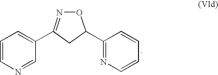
C1=CN=CC(C2=NOC(C3=NC=CC=C3)C2)=C1
